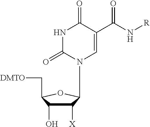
C1([X])C(O)C(C[DMTO])OC1N1C=C(C(N[R])=O)C(=O)NC1=O
